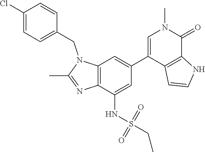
N1(CC2=CC=C(Cl)C=C2)C(C)=NC2=C1C=C(C1=CN(C)C(=O)C3=C1C=CN3)C=C2NS(CC)(=O)=O
